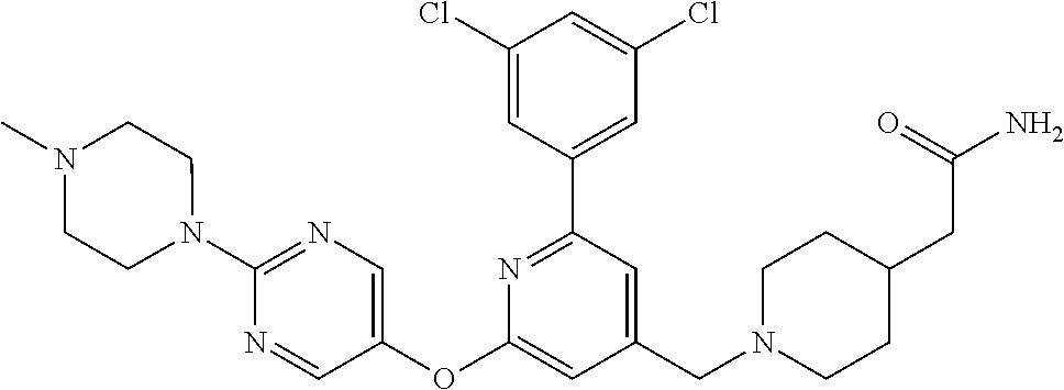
C1(Cl)=CC(C2=NC(OC3=CN=C(N4CCN(C)CC4)N=C3)=CC(CN3CCC(CC(N)=O)CC3)=C2)=CC(Cl)=C1
